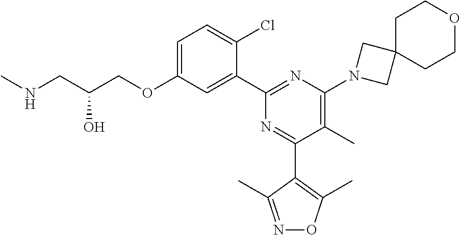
C1=C(OCC(CNC)O)C=C(C2=NC(N3CC4(C3)CCOCC4)=C(C)C(C3=C(C)ON=C3C)=N2)C(Cl)=C1
